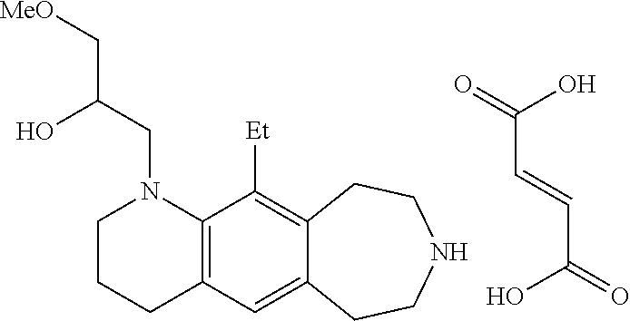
C(C=CC(O)=O)(O)=O.C1CCC2=C(N1CC(C[OMe])O)C([Et])=C1C(=C2)CCNCC1
